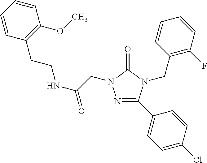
C1=CC=CC(OC)=C1CCNC(=O)CN1N=C(C2=CC=C(Cl)C=C2)N(CC2=C(F)C=CC=C2)C1=O
